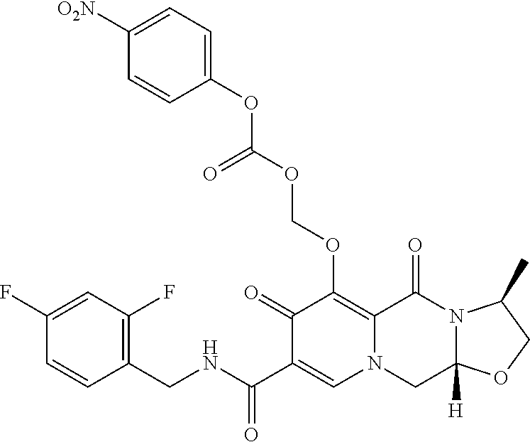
C1(CNC(=O)C2=CN3C(=C(OCOC(OC4=CC=C([O2N])C=C4)=O)C2=O)C(=O)N2C([H])(C3)OCC2C)=C(F)C=C(F)C=C1
